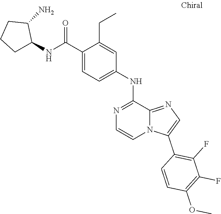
C12=NC=C(C3=C(F)C(F)=C(OC)C=C3)N1C=CN=C2NC1=CC=C(C(NC2CCCC2N)=O)C(CC)=C1
